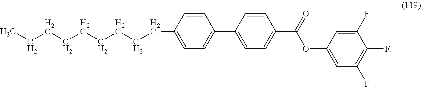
C1(F)=CC(OC(C2=CC=C(C3=CC=C(CCCCCCCCC)C=C3)C=C2)=O)=CC(F)=C1F
